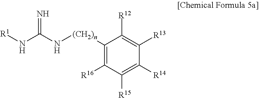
[R1]NC(=N)N[(CH2)n]C1=C([R16])C([R15])=C([R14])C([R13])=C1[R12]
